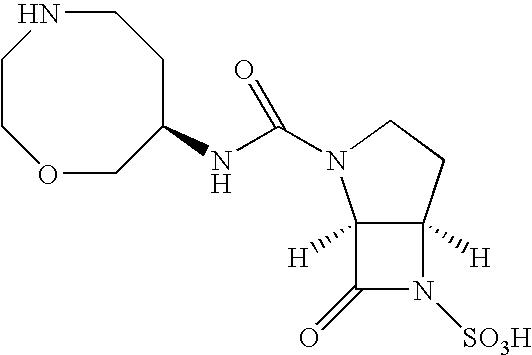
C12([H])C([H])(CCN1C(NC1COCCNCC1)=O)N([SO3H])C2=O
